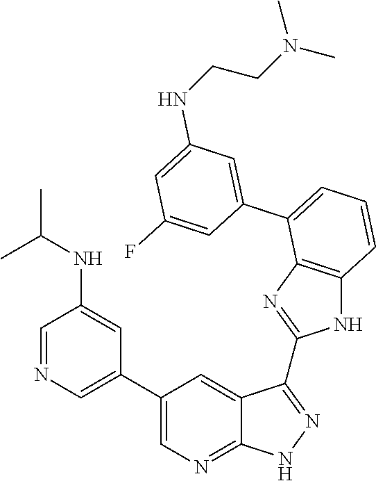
C1=C(C2=CC=CC3=C2N=C(C2=NNC4=NC=C(C5=CN=CC(NC(C)C)=C5)C=C42)N3)C=C(F)C=C1NCCN(C)C
